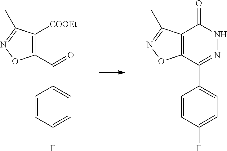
C1=CC(F)=CC=C1C(C1=C([COOEt])C(C)=NO1)=O.C1=CC(F)=CC=C1C1=NNC(=O)C2=C1ON=C2C
